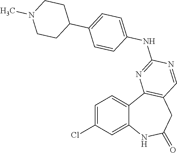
C12=CC(Cl)=CC=C1C1=C(CC(=O)N2)C=NC(NC2=CC=C(C3CCN(C)CC3)C=C2)=N1
